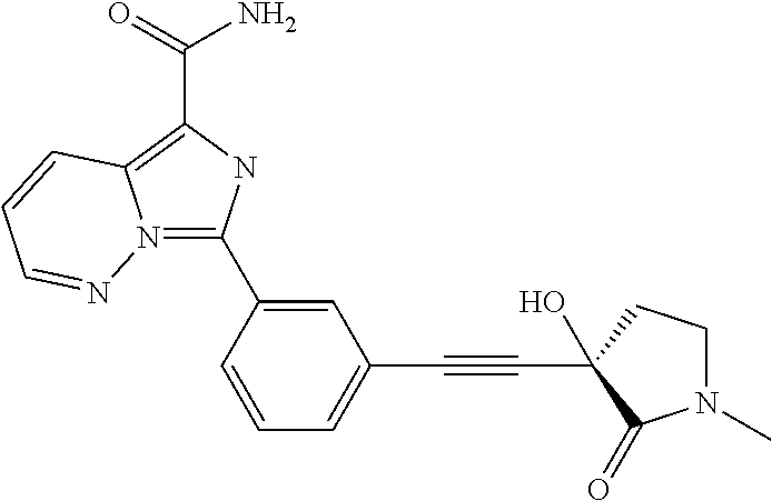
N12=C(C3=CC(C#CC4(O)C(=O)N(C)CC4)=CC=C3)NC(C(=O)N)=C1C=CC=N2
